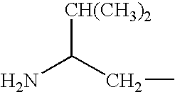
[CH(CH3)2]C(CC)N
